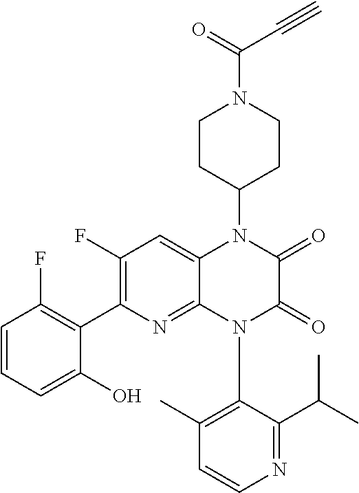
C1=CN=C(C(C)C)C(N2C(=O)C(=O)N(C3CCN(C(C#C)=O)CC3)C3=CC(F)=C(C4=C(F)C=CC=C4O)N=C23)=C1C
